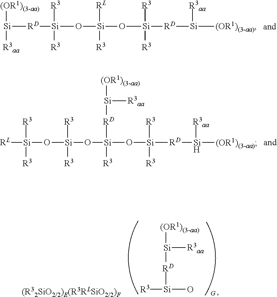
[(OR1)(3-aa)][Si]([R3aa])[RD][Si]([R3])([R3])O[Si]([RL])([R3])O[Si]([R3])([R3])[RD][Si]([R3aa])[(OR1)(3-aa)].[RL][Si]([R3])([R3])O[Si]([R3])([R3])O[Si]([R3])([RD][Si]([(OR1)(3-aa)])[R3aa])O[Si]([R3])([R3])[RD][Si]([R3aa])[(OR1)(3-aa)].[R3][Si]([RD][Si]([(OR1)(3-aa)])[R3aa])O
